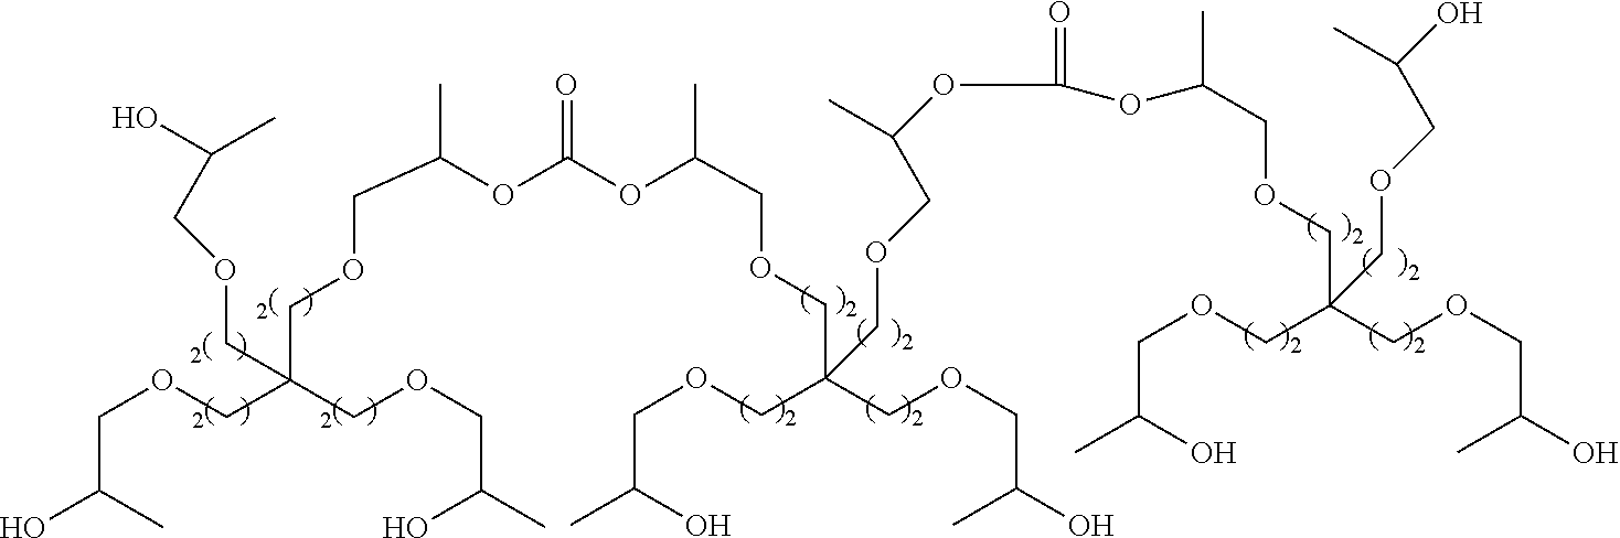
C(OCC(C)O)C(COCC(O)C)(COCC(OC(OC(COCC(COCC(O)C)(COCC(C)O)COCC(C)OC(=O)OC(C)COCC(COCC(O)C)(COCC(C)O)COCC(C)O)C)=O)C)COCC(O)C
